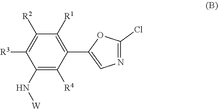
C1(N[W])=C([R4])C(C2=CN=C(Cl)O2)=C([R1])C([R2])=C1[R3]
